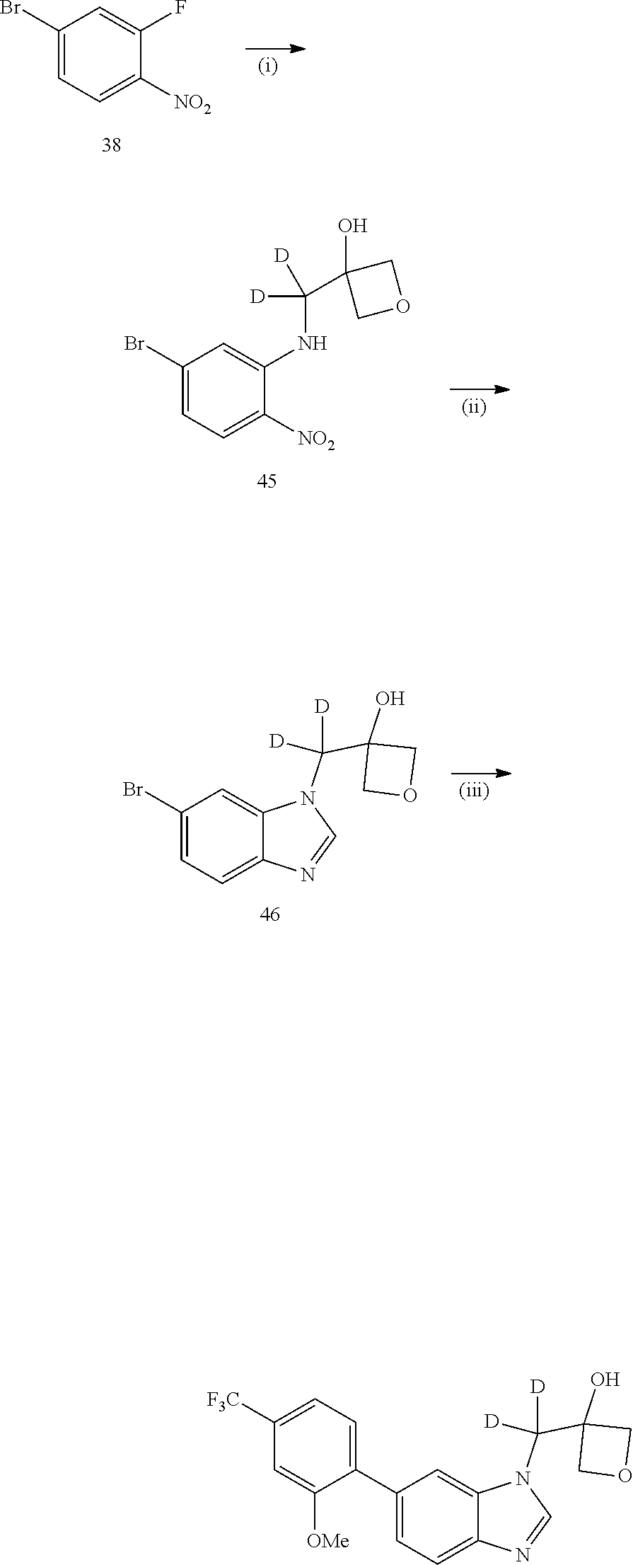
C1(Br)=CC=C([NO2])C(F)=C1.BrC1=CC=C([NO2])C(NC(C2(O)COC2)([D])[D])=C1.BrC1=CC=C2C(=C1)N(C(C1(O)COC1)([D])[D])C=N2.C1(C2=CC=C3C(=C2)N(C(C2(O)COC2)([D])[D])C=N3)=CC=C([F3C])C=C1[OMe]
